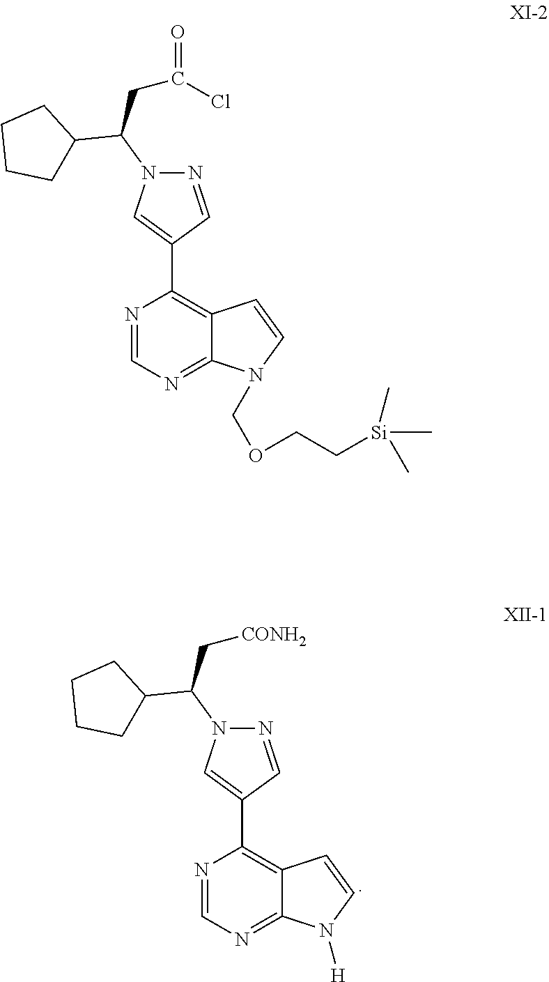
N1=CC(C2=C3C(=NC=N2)N(COCC[Si](C)(C)C)C=C3)=CN1C(CC(Cl)=O)C1CCCC1.N1=CC(C2=C3C(=NC=N2)N([H])C=C3)=CN1C(C[CONH2])C1CCCC1
